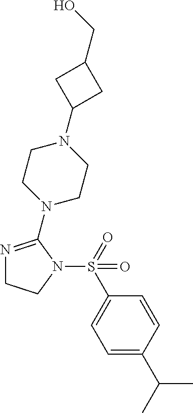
N1=C(N2CCN(C3CC(CO)C3)CC2)N(S(=O)(C2=CC=C(C(C)C)C=C2)=O)CC1
